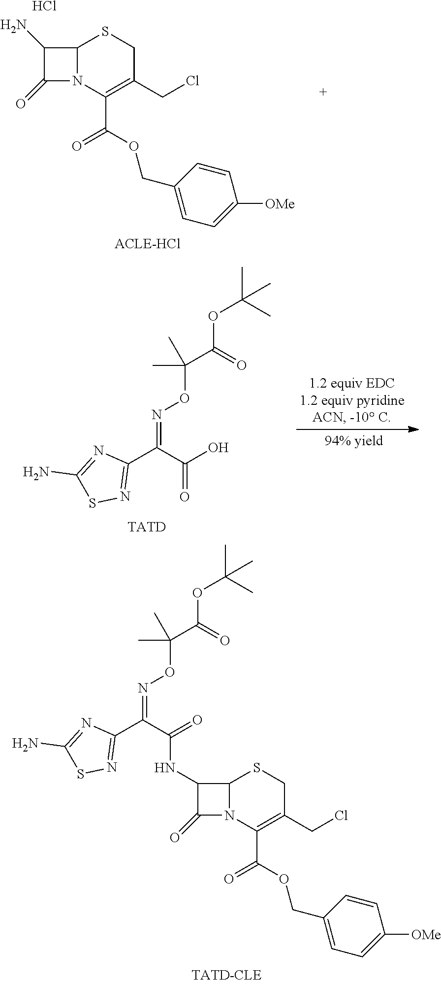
C12N(C(C(OCC3=CC=C([OMe])C=C3)=O)=C(CCl)CS1)C(=O)C2NC(C(=NOC(C(OC(C)(C)C)=O)(C)C)C1=NSC(N)=N1)=O.C12N(C(C(OCC3=CC=C([OMe])C=C3)=O)=C(CCl)CS1)C(=O)C2N.Cl.C(=NOC(C(OC(C)(C)C)=O)(C)C)(C(O)=O)C1=NSC(N)=N1.[TATD]
